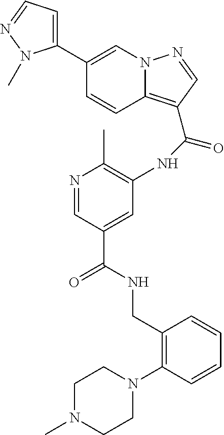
N1=CC(C(=O)NCC2=C(N3CCN(C)CC3)C=CC=C2)=CC(NC(=O)C2=C3C=CC(C4=CC=NN4C)=CN3N=C2)=C1C
